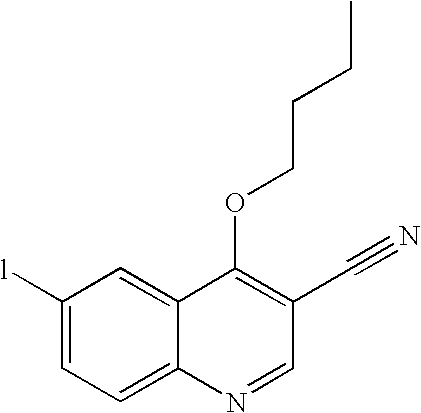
C1([l])=CC=C2C(=C1)C(OCCCC)=C(C#N)C=N2
